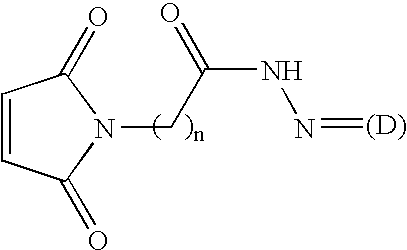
C1=CC(=O)N(CC(NN=[(D)])=O)C1=O
